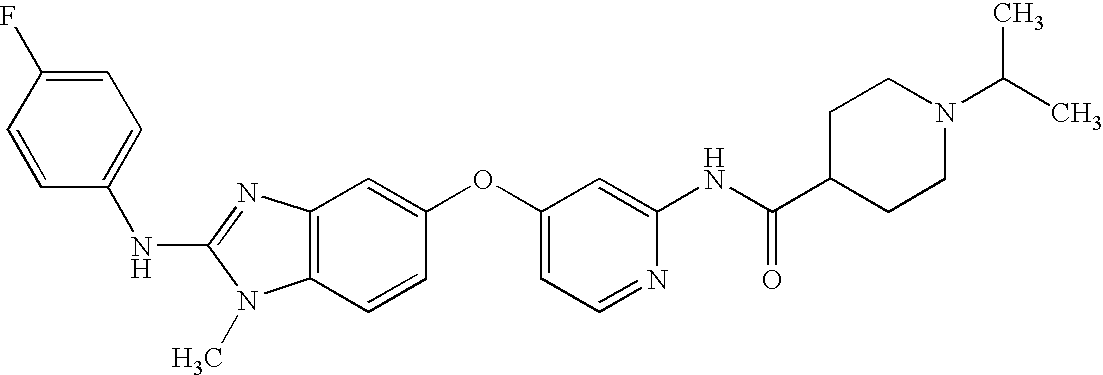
C1=C(F)C=CC(NC2=NC3=C(N2C)C=CC(OC2=CC=NC(NC(C4CCN(C(C)C)CC4)=O)=C2)=C3)=C1
